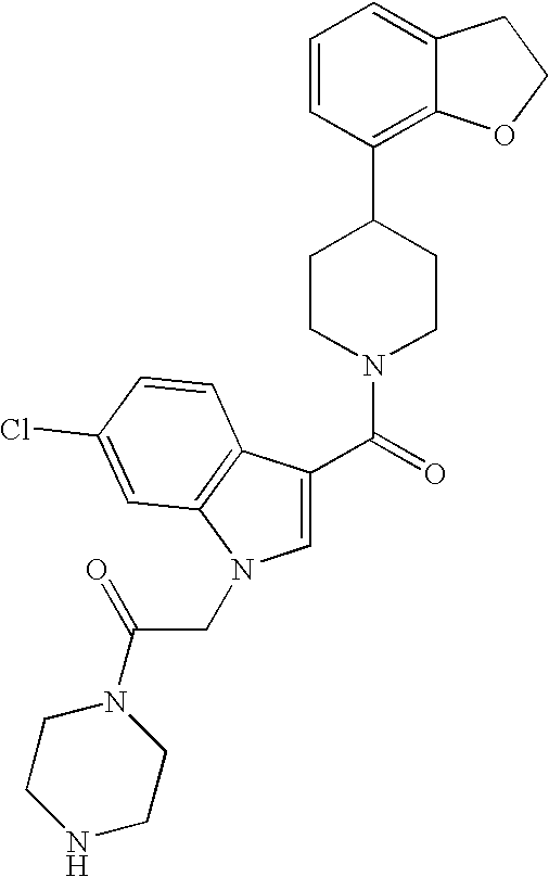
C1(C(=O)N2CCC(C3=C4C(=CC=C3)CCO4)CC2)=CN(CC(N2CCNCC2)=O)C2=C1C=CC(Cl)=C2
